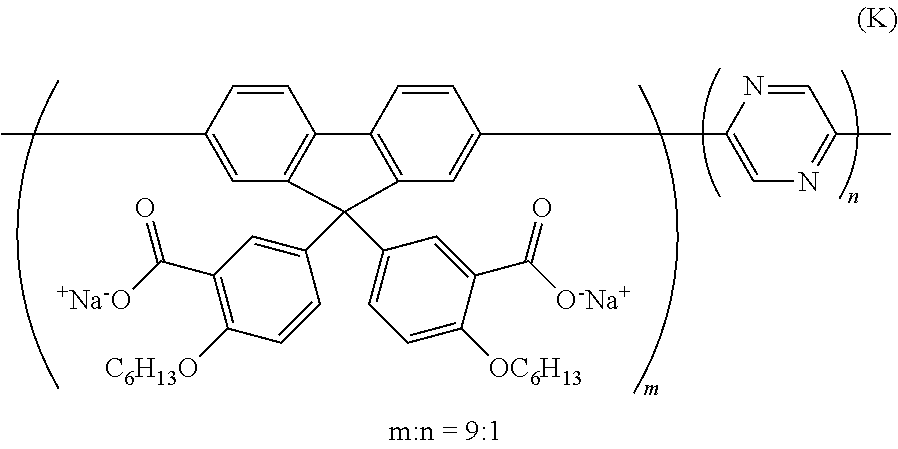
C1=CC(C)=CC2=C1C1=C(C=C(C3=CN=C(C)C=N3)C=C1)C2(C1=CC(C(=O)[+Na-O])=C([C6H13O])C=C1)C1=CC=C([OC6H13])C(C(=O)[O-Na+])=C1
